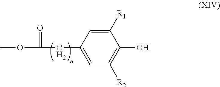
C1([R1])=CC(CC(=O)OC)=CC([R2])=C1O
